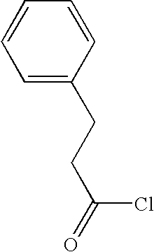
C1=C(CCC(=O)Cl)C=CC=C1
